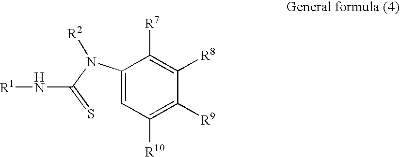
C1(N(C(=S)N[R1])[R2])=CC([R10])=C([R9])C([R8])=C1[R7]
